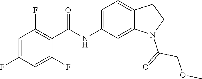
C12=CC(NC(C3=C(F)C=C(F)C=C3F)=O)=CC=C1CCN2C(=O)COC
